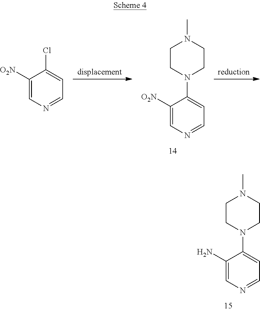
C1([O2N])=CN=CC=C1N1CCN(C)CC1.C1([O2N])=CN=CC=C1Cl.C1(N)=CN=CC=C1N1CCN(C)CC1
